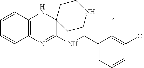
C12=C(N=C(NCC3=CC=CC(Cl)=C3F)C3(N1)CCNCC3)C=CC=C2
